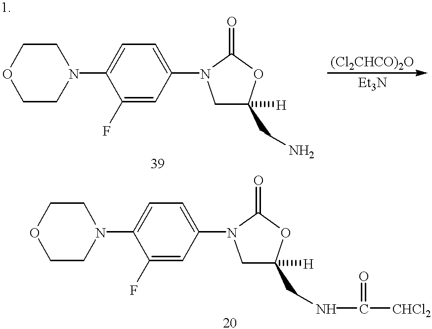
C1CN(C2=CC=C(N3CC(CN)([H])OC3=O)C=C2F)CCO1.C1CN(C2=CC=C(N3CC(CNC(=O)[CHCl2])([H])OC3=O)C=C2F)CCO1
